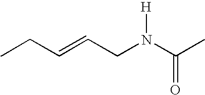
CCC=CCN(C(C)=O)[H]
